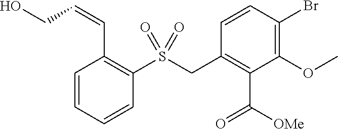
C1=CC(Br)=C(OC)C(C([OMe])=O)=C1CS(C1=C(C=CCO)C=CC=C1)(=O)=O
